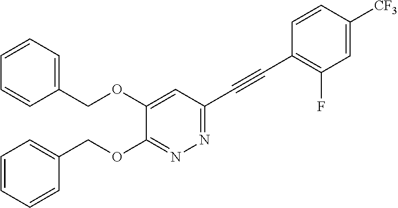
C1(COC2=CC(C#CC3=C(F)C=C([CF3])C=C3)=NN=C2OCC2=CC=CC=C2)=CC=CC=C1
